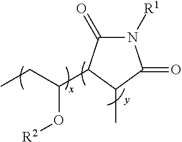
N1([R1])C(=O)C(C(CC)O[R2])C(C)C1=O
